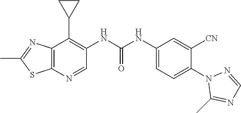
C12=C(N=CC(NC(NC3=CC=C(N4C(C)=NC=N4)C([CN])=C3)=O)=C1C1CC1)SC(C)=N2
